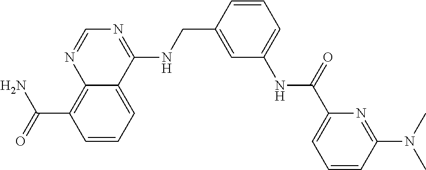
C(C1=C2N=CN=C(NCC3=CC(NC(C4=CC=CC(N(C)C)=N4)=O)=CC=C3)C2=CC=C1)(N)=O
